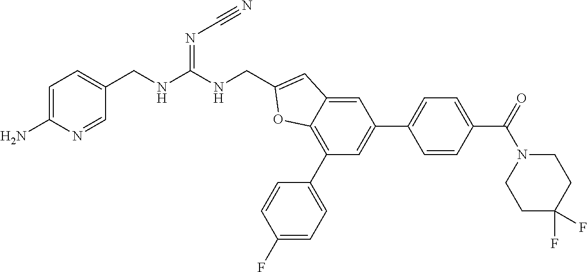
C1=C(N)N=CC(CNC(NCC2=CC3=CC(C4=CC=C(C(=O)N5CCC(F)(F)CC5)C=C4)=CC(C4=CC=C(F)C=C4)=C3O2)=NC#N)=C1
